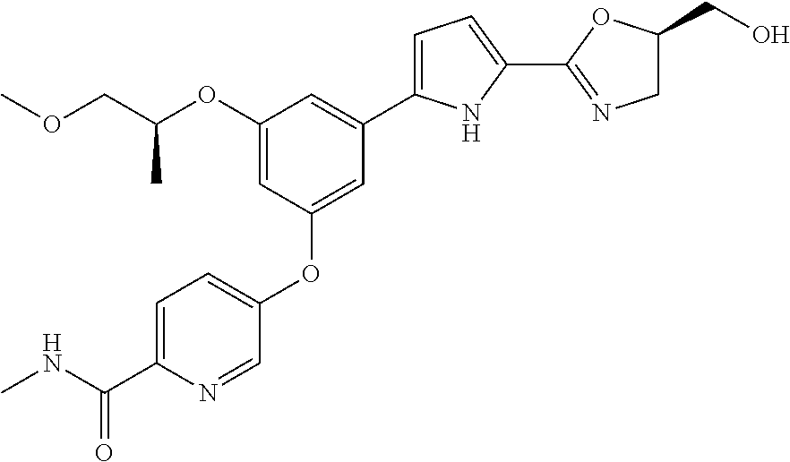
C1(OC(COC)C)=CC(OC2=CC=C(C(NC)=O)N=C2)=CC(C2=CC=C(C3=NCC(CO)O3)N2)=C1
